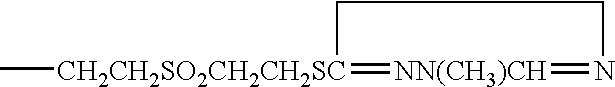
C[CH2CH2SO2CH2CH2SC]1=[NN(CH3)CH]=NCC1
